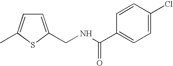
C1=C(CNC(C2=CC=C(Cl)C=C2)=O)SC(C)=C1
